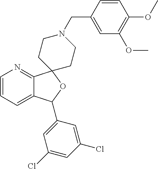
C1=CC=C2C(=N1)C1(OC2C2=CC(Cl)=CC(Cl)=C2)CCN(CC2=CC(OC)=C(OC)C=C2)CC1
